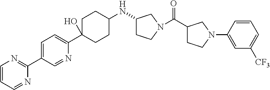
C1(NC2CCC(C3=CC=C(C4=NC=CC=N4)C=N3)(O)CC2)CCN(C(C2CCN(C3=CC([CF3])=CC=C3)C2)=O)C1
